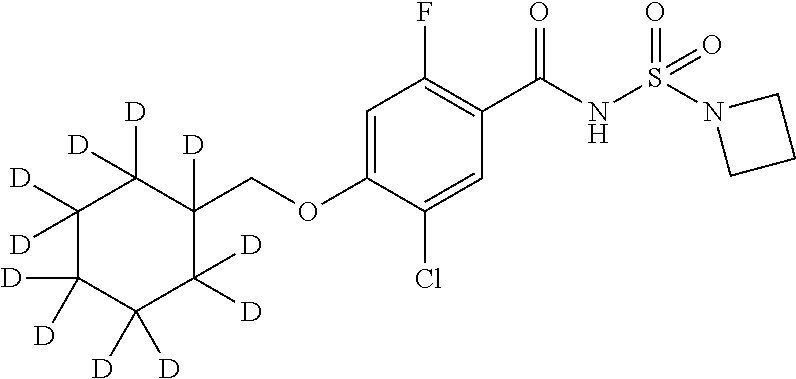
C1=C(OCC2([D])C([D])([D])C([D])([D])C([D])([D])C([D])([D])C2([D])[D])C(Cl)=CC(C(NS(N2CCC2)(=O)=O)=O)=C1F
